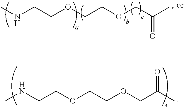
CNCCOCCOCC(C)=O.CNCCOCCOCC(C)=O
